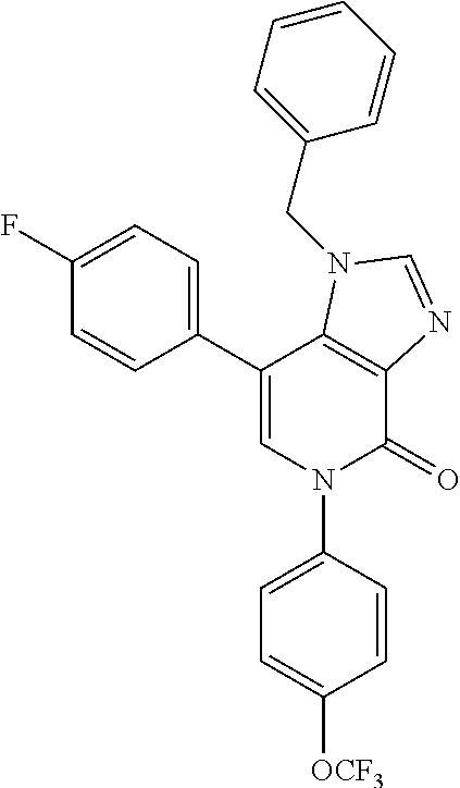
C12=C(C(C3=CC=C(F)C=C3)=CN(C3=CC=C([OCF3])C=C3)C1=O)N(CC1=CC=CC=C1)C=N2
